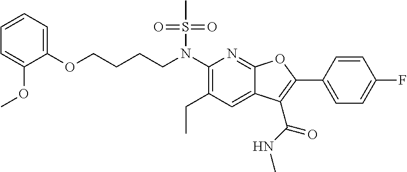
C1(N(CCCCOC2=CC=CC=C2OC)S(C)(=O)=O)=C(CC)C=C2C(=N1)OC(C1=CC=C(F)C=C1)=C2C(NC)=O
